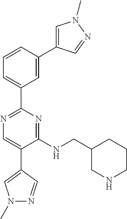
N1=C(C2=CC=CC(C3=CN(C)N=C3)=C2)N=C(NCC2CNCCC2)C(C2=CN(C)N=C2)=C1
